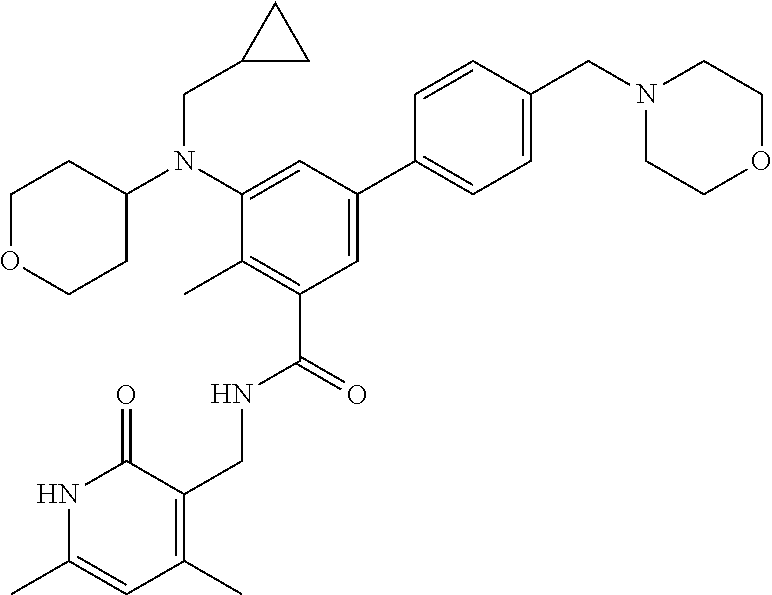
C1(CN(C2=CC(C3=CC=C(CN4CCOCC4)C=C3)=CC(C(NCC3=C(C)C=C(C)NC3=O)=O)=C2C)C2CCOCC2)CC1
